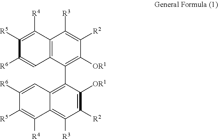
C12=C(C(C3=C4C(=C([R3])C([R2])=C3[OR1])C([R4])=C([R5])C([R6])=C4)=C([OR1])C([R2])=C1[R3])C=C([R6])C([R5])=C2[R4]
